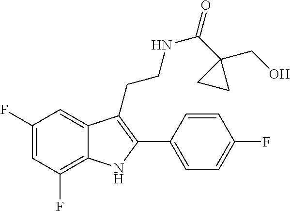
C1=C(F)C=C2C(=C1F)NC(C1=CC=C(F)C=C1)=C2CCNC(=O)C1(CO)CC1
